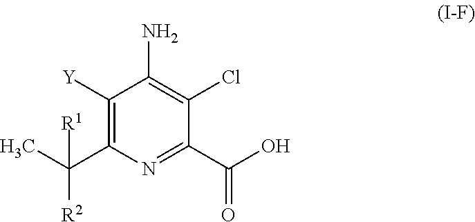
C1([Y])=C(C(C)([R2])[R1])N=C(C(O)=O)C(Cl)=C1N
